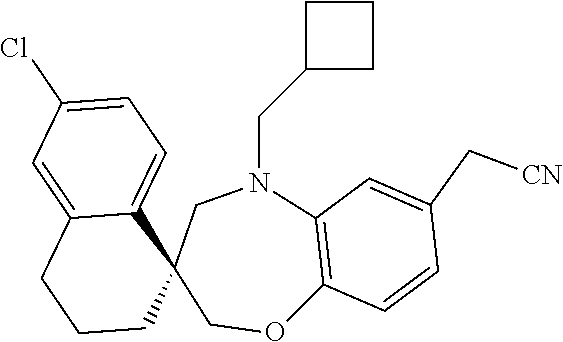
C1=C(Cl)C=C2C(=C1)C1(CCC2)COC2=C(N(CC3CCC3)C1)C=C(C[CN])C=C2
